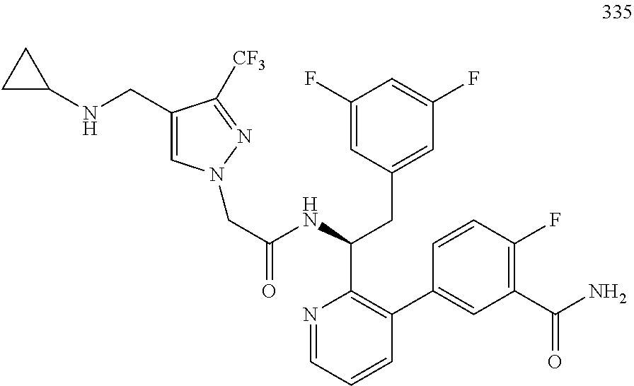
C1=C(CNC2CC2)C([CF3])=NN1CC(=O)NC(CC1=CC(F)=CC(F)=C1)C1=C(C2=CC(C(=O)N)=C(F)C=C2)C=CC=N1
